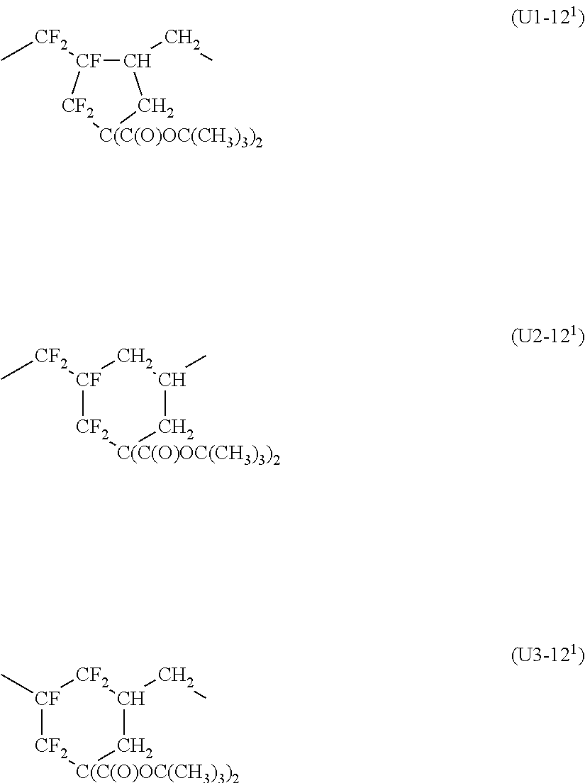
C1(CC)[CF]([CF2]C)[CF2][C(C(O)OC(CH3)3)2]C1.[CF]1([CF2]C)[CF2][C(C(O)OC(CH3)3)2]CC(C)C1.[CF]1(C)[CF2][C(C(O)OC(CH3)3)2]CC(CC)[CF2]1
